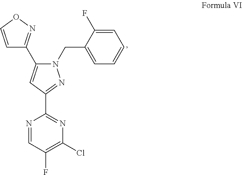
N1(CC2=CC=CC=C2F)C(C2=NOC=C2)=CC(C2=NC(Cl)=C(F)C=N2)=N1
